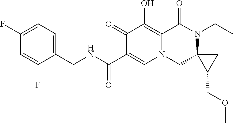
C1(F)=CC(F)=CC=C1CNC(C1=CN2CC3(N(CC)C(=O)C2=C(O)C1=O)C(COC)C3)=O
